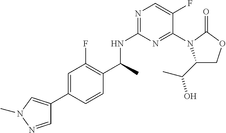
N1=C(NC(C)C2=C(F)C=C(C3=CN(C)N=C3)C=C2)N=C(N2C(C(C)O)COC2=O)C(F)=C1
